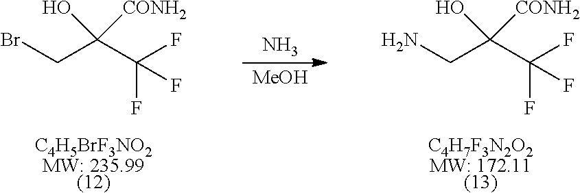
[C4H5BrF3NO2MW: 235.99(12)].C(CBr)(C(F)(F)F)([CONH2])O.N.[MeOH].[C4H7F3N2O2MW: 172.11(13)].C(CN)(C(F)(F)F)([CONH2])O
